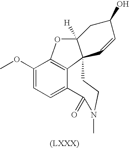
C1(OC)=CC=C2C3=C1OC1([H])C3(CCN(C)C2=O)C=CC(O)C1
